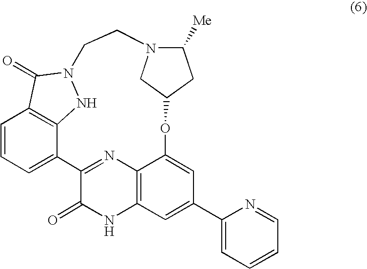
C1=CC=C2C3=C1C(=O)N(N3)CCN1C([Me])CC(OC3=CC(C4=CC=CC=N4)=CC4=C3N=C2C(=O)N4)C1
